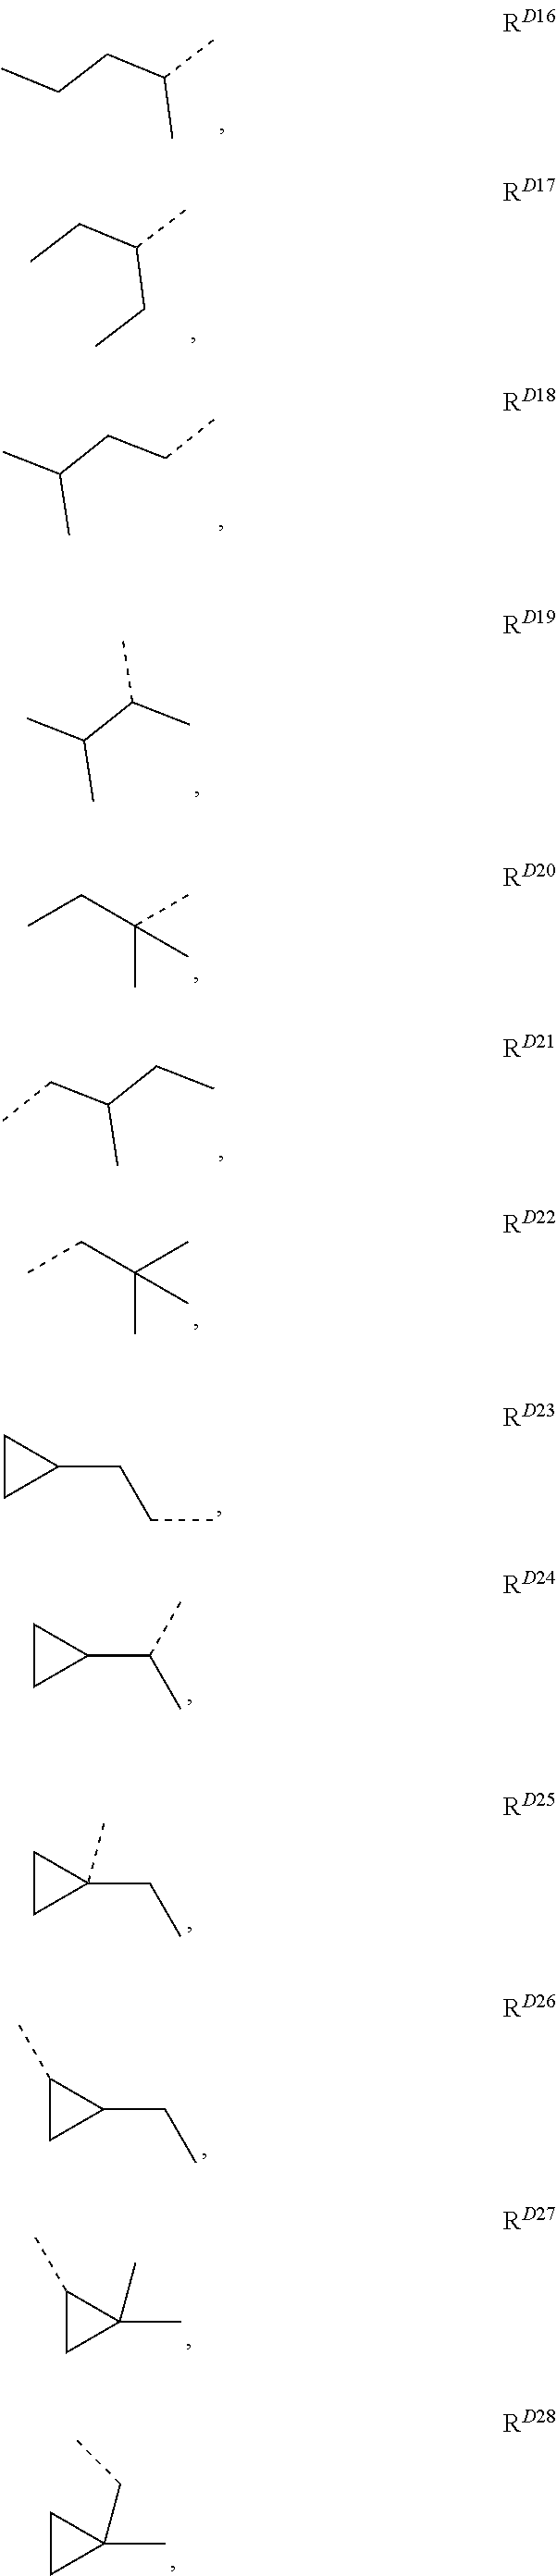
CCCC(C)C.CCC(C)CC.CC(CCC)C.CC(C(C)C)C.CCC(C)(C)C.C(C(CC)C)C.CCC(C)(C)C.C(CC)C1CC1.C(C1CC1)(C)C.C(C1(C)CC1)C.C(C1C(C)C1)C.CC1(C)C(C)C1.CC1(CC)CC1
